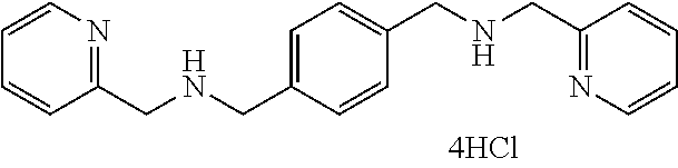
C1=C(CNCC2=NC=CC=C2)C=CC(CNCC2=NC=CC=C2)=C1
